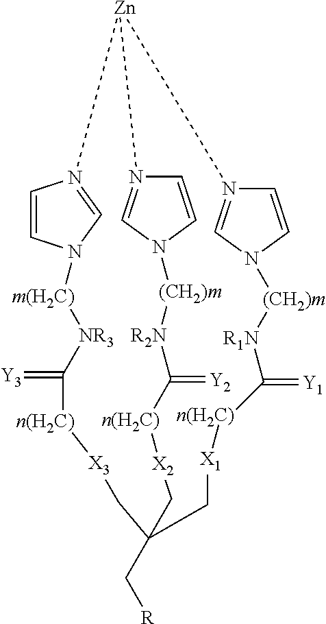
C1=CN2C=N1[Zn]1N3=CN(C=C3)[(CH2)m][R1N]C(=[Y1])[n(H2C)][X1]CC(C[R])(C[X2][n(H2C)]C(=[Y2])[R2N][(CH2)m]N3C=N1C=C3)C[X3][n(H2C)]C(=[Y3])[NR3][m(H2C)]2
